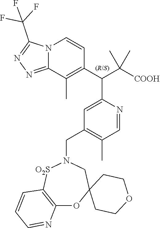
N12C(=NN=C1C(F)(F)F)C(C)=C(C(C([COOH])(C)C)C1=CC(CN3[O2S]C4=C(OC5(C3)CCOCC5)N=CC=C4)=C(C)C=N1)C=C2
